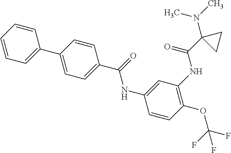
C1=CC=CC=C1C1=CC=C(C(=O)NC2=CC(NC(=O)C3(N(C)C)CC3)=C(OC(F)(F)F)C=C2)C=C1
